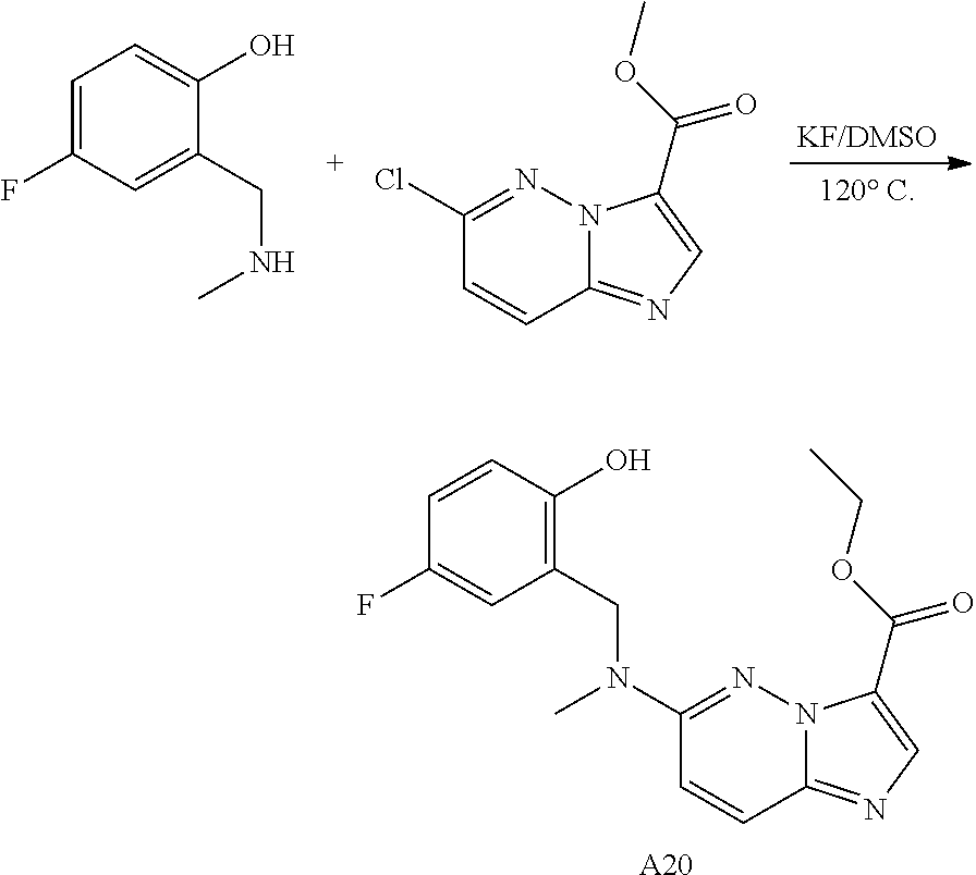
C(C1=C(O)C=CC(F)=C1)N(C1=NN2C(=NC=C2C(OCC)=O)C=C1)C.[A20].C1=C(F)C=C(CNC)C(O)=C1.C1(Cl)=NN2C(=NC=C2C(OC)=O)C=C1
